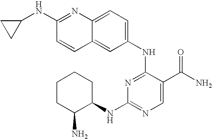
C1CC(N)C(NC2=NC=C(C(N)=O)C(NC3=CC=C4C(=C3)C=CC(NC3CC3)=N4)=N2)CC1
